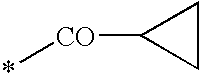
*[CO]C1CC1
